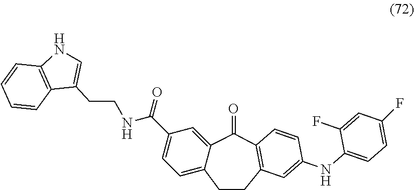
C12=CC(C(NCCC3=CNC4=C3C=CC=C4)=O)=CC=C1CCC1=C(C2=O)C=CC(NC2=CC=C(F)C=C2F)=C1
